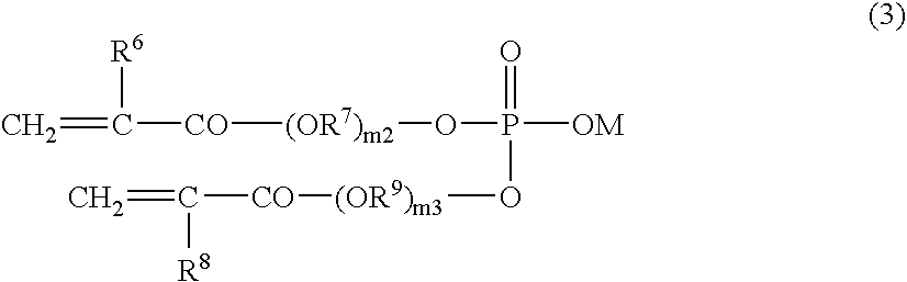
C=C([R6])[CO][(OR7)m2]OP([OM])(=O)O[(OR9)m3][CO]C(=C)[R8]
